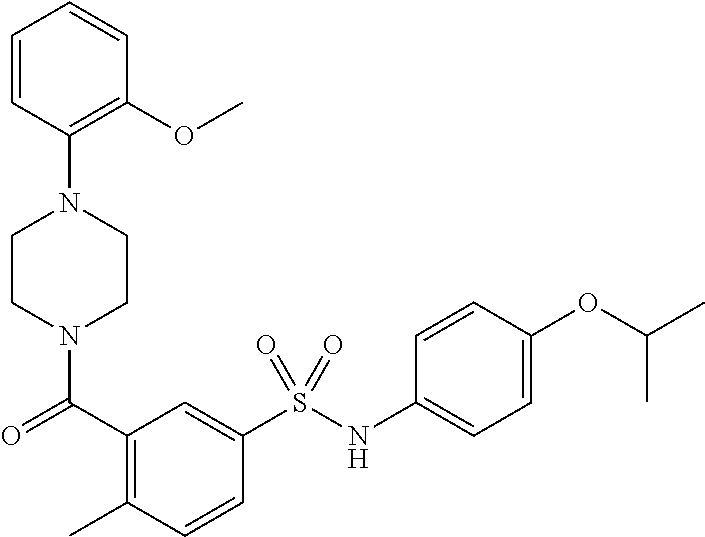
C1CN(C(=O)C2=C(C)C=CC(S(NC3=CC=C(OC(C)C)C=C3)(=O)=O)=C2)CCN1C1=C(OC)C=CC=C1
